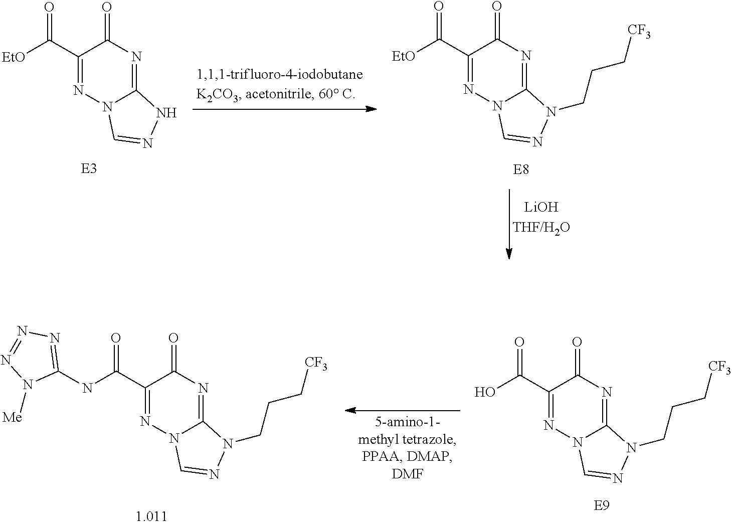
[EtO]C(C1=NN2C(=NC1=O)NN=C2)=O.[EtO]C(C1=NN2C(=NC1=O)N(CCC[CF3])N=C2)=O.N(C(C1=NN2C(=NC1=O)N(CCC[CF3])N=C2)=O)C1=NN=NN1[Me].OC(C1=NN2C(=NC1=O)N(CCC[CF3])N=C2)=O
